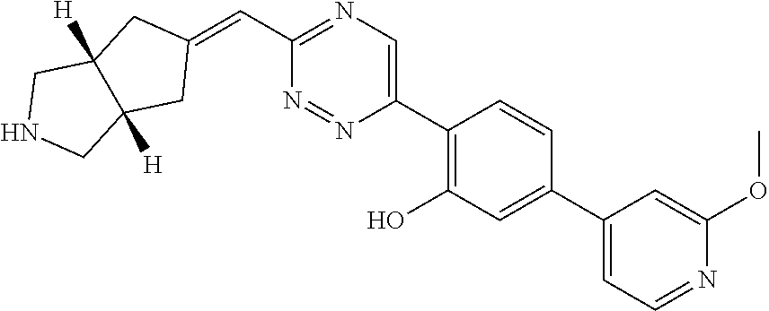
C(C1=NC=C(C2=C(O)C=C(C3=CC=NC(OC)=C3)C=C2)N=N1)=C1CC2([H])C([H])(C1)CNC2
